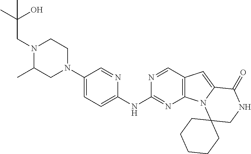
N1(CC(C)(O)C)C(C)CN(C2=CC=C(NC3=NC4=C(C=N3)C=C3N4C4(CNC3=O)CCCCC4)N=C2)CC1
